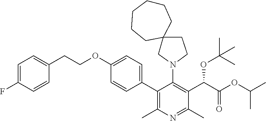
C1(C2=C(C)N=C(C)C(C(C(OC(C)C)=O)OC(C)(C)C)=C2N2CCC3(C2)CCCCCC3)=CC=C(OCCC2=CC=C(F)C=C2)C=C1
